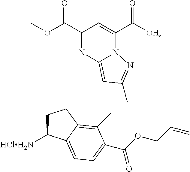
C1(C(OC)=O)=NC2=CC(C)=NN2C(C([OH])=O)=C1.C1C([HClH2N])C2=CC=C(C(OCC=C)=O)C(C)=C2C1
